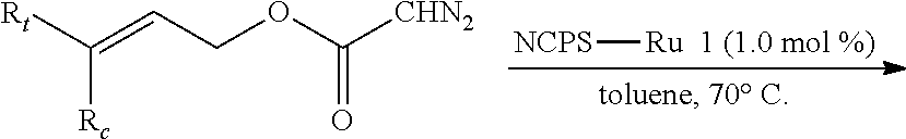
[Rt]C(=CCOC([CHN2])=O)[Rc].[NCPS][Ru].[1 (1.0 mol %)]
